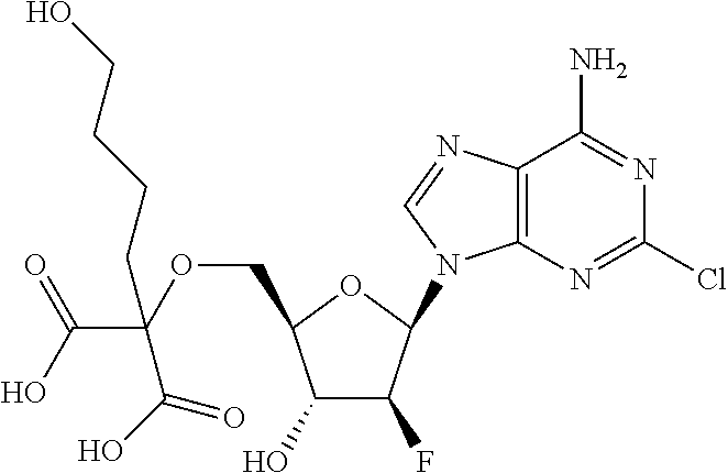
C12=C(N=CN1C1C(F)C(O)C(COC(C(O)=O)(CCCCO)C(O)=O)O1)C(N)=NC(Cl)=N2
